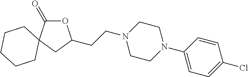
O1C(=O)C2(CC1CCN1CCN(C3=CC=C(Cl)C=C3)CC1)CCCCC2
